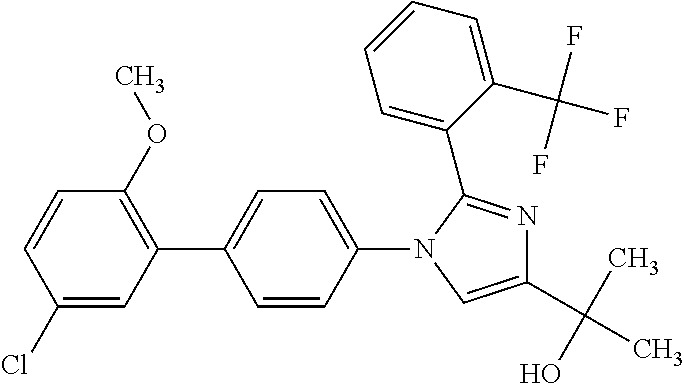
C1(Cl)=CC(C2=CC=C(N3C=C(C(C)(O)C)N=C3C3=CC=CC=C3C(F)(F)F)C=C2)=C(OC)C=C1
